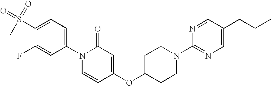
C1=C(S(C)(=O)=O)C(F)=CC(N2C=CC(OC3CCN(C4=NC=C(CCC)C=N4)CC3)=CC2=O)=C1
